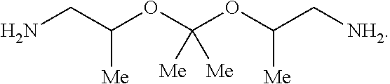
NCC(OC(OC(C[NH2])[Me])([Me])[Me])[Me]
